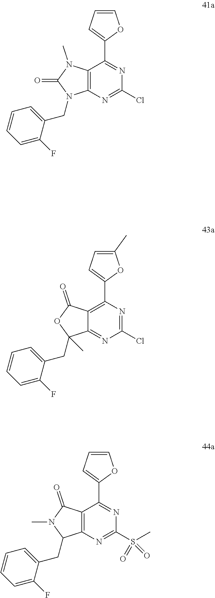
C12=C(N=C(Cl)N=C1C1=CC=CO1)N(CC1=CC=CC=C1F)C(=O)N2C.C12=C(C3=CC=C(C)O3)N=C(Cl)N=C1C(CC1=CC=CC=C1F)(C)OC2=O.C12=C(N=C(S(C)(=O)=O)N=C1C1=CC=CO1)C(CC1=CC=CC=C1F)N(C)C2=O
